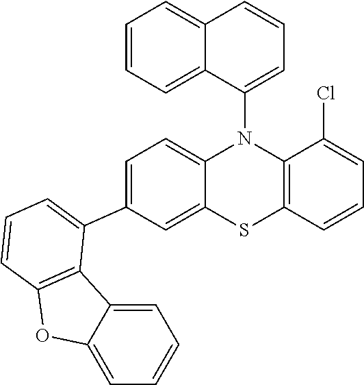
C1=C(C2=CC=CC3=C2C2=CC=CC=C2O3)C=C2C(=C1)N(C1=CC=CC3=CC=CC=C13)C1=C(S2)C=CC=C1Cl
